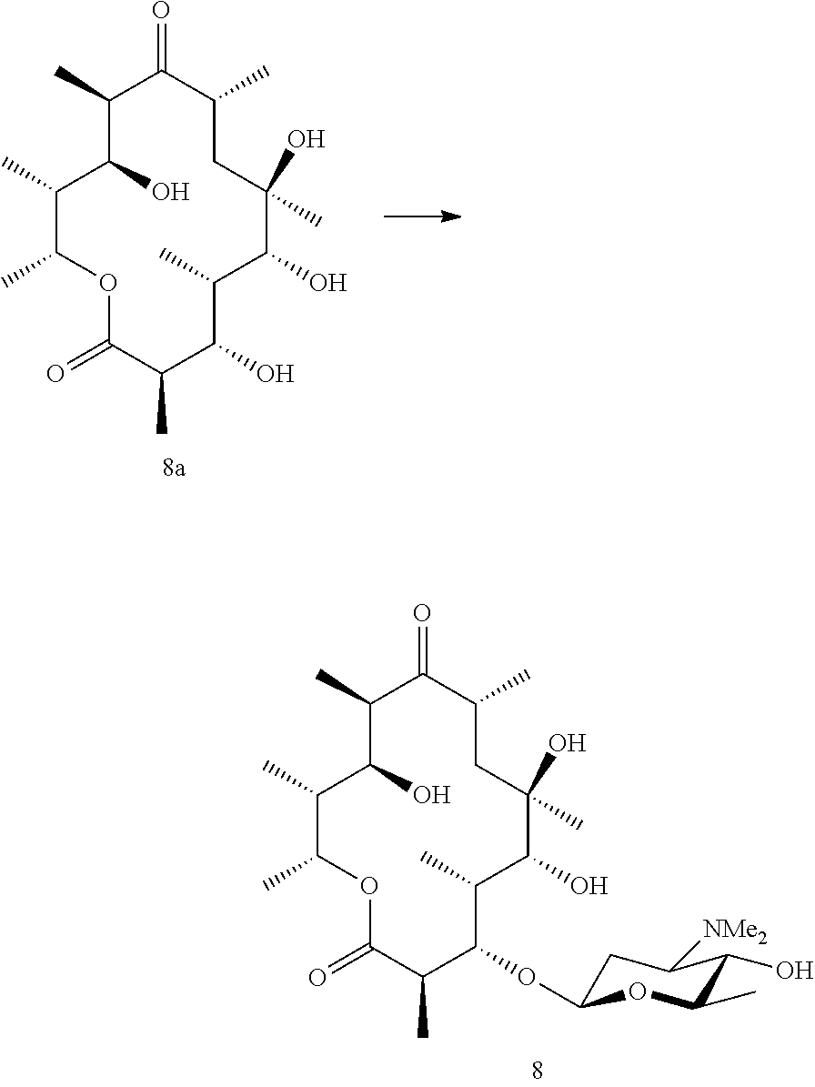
C1C(OC2C(C)C(O)C(O)(C)CC(C)C(=O)C(C)C(O)C(C)C(C)OC(=O)C2C)OC(C)C(O)C1[NMe2].C1(C)C(C)OC(=O)C(C)C(O)C(C)C(O)C(O)(C)CC(C)C(=O)C(C)C1O
